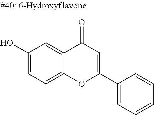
C1(O)=CC=C2C(=C1)C(=O)C=C(C1=CC=CC=C1)O2
